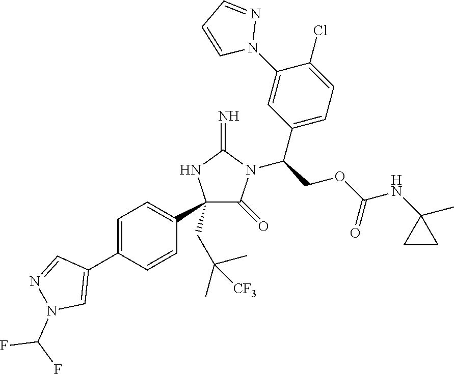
C1(C2=CC=C(C3=CN(C(F)F)N=C3)C=C2)(CC(C)(C)[CF3])C(=O)N(C(COC(NC2(C)CC2)=O)C2=CC=C(Cl)C(N3N=CC=C3)=C2)C(=N)N1
